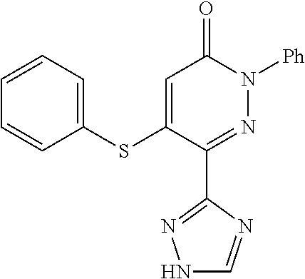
C1=CC=CC=C1SC1=CC(=O)N([Ph])N=C1C1=NNC=N1
